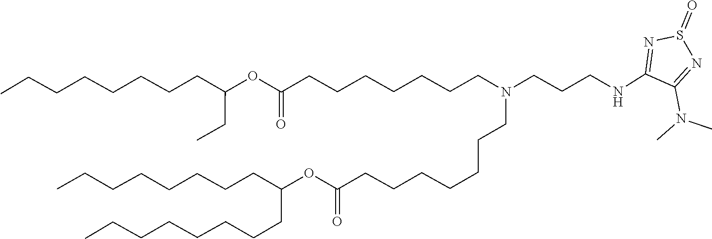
S1(=O)N=C(NCCCN(CCCCCCCC(OC(CCCCCCCC)CCCCCCCC)=O)CCCCCCCC(OC(CC)CCCCCCCC)=O)C(N(C)C)=N1
